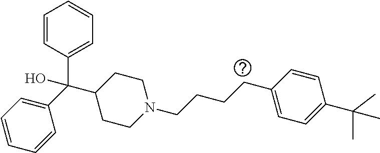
C1=CC(C(C2CCN(CCCCC3=CC=C(C(C)(C)C)C=C3)CC2)(C2=CC=CC=C2)O)=CC=C1
